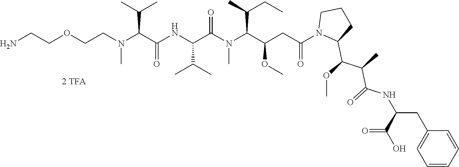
O(CCN)CCN(C)C(C(=O)NC(C(C)C)C(N(C)C(C(OC)CC(=O)N1C(C(OC)C(C)C(=O)NC(CC2=CC=CC=C2)C(=O)O)CCC1)C(C)CC)=O)C(C)C
